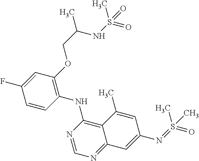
C1=CC(NC2=C3C(=NC=N2)C=C(N=S(=O)(C)C)C=C3C)=C(OCC(NS(=O)(C)=O)C)C=C1F
